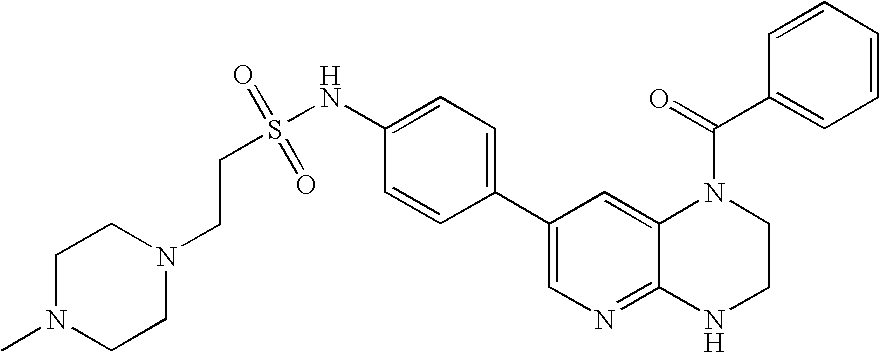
N1(CCS(NC2=CC=C(C3=CN=C4C(=C3)N(C(=O)C3=CC=CC=C3)CCN4)C=C2)(=O)=O)CCN(C)CC1
